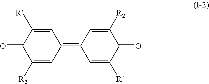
C1(=C2C=C([R])C(=O)C([R2])=C2)C=C([R])C(=O)C([R2])=C1
